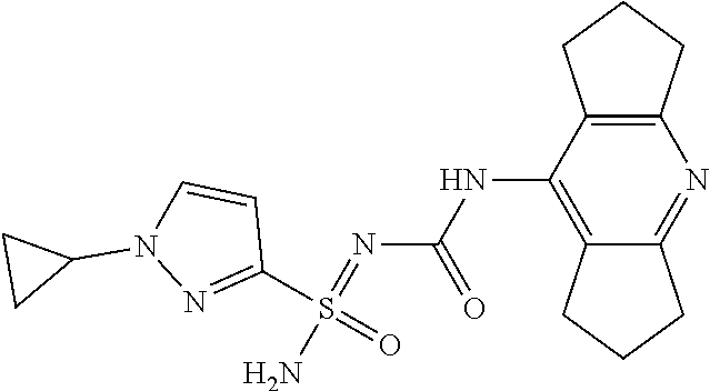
N(C1=C2C(=NC3=C1CCC3)CCC2)C(N=S(N)(C1=NN(C2CC2)C=C1)=O)=O
